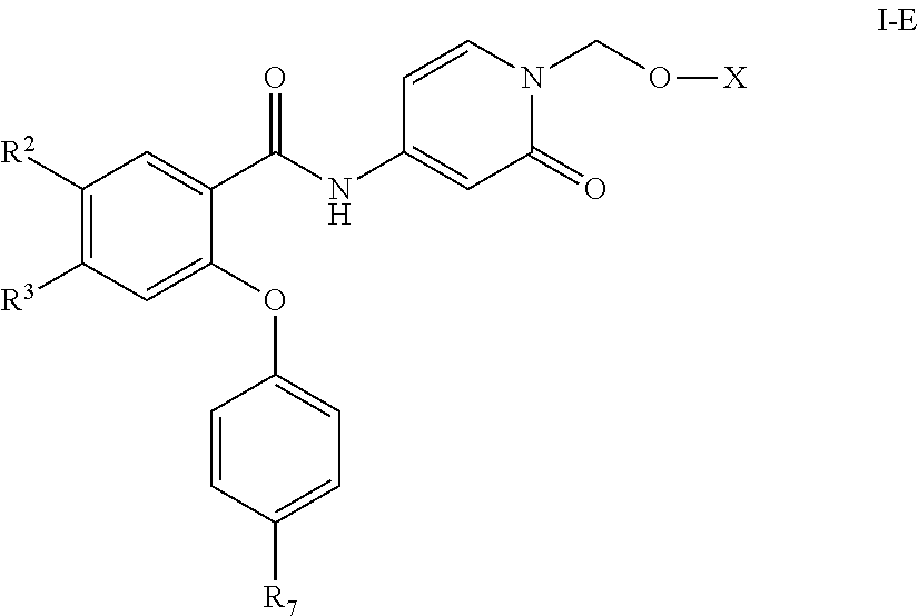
C1([R2])=C([R3])C=C(OC2=CC=C([R7])C=C2)C(C(NC2=CC(=O)N(CO[X])C=C2)=O)=C1
